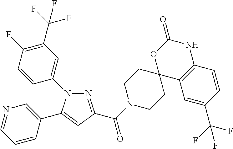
N1(C2=CC(C(F)(F)F)=C(F)C=C2)N=C(C(N2CCC3(CC2)C2=C(NC(=O)O3)C=CC(C(F)(F)F)=C2)=O)C=C1C1=CN=CC=C1
